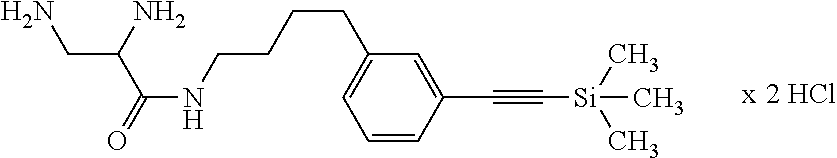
C1=CC(C#C[Si](C)(C)C)=CC(CCCCNC(=O)C(CN)N)=C1.[x]
